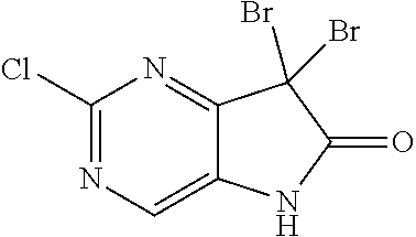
C1(Cl)=NC=C2C(=N1)C(Br)(Br)C(=O)N2
